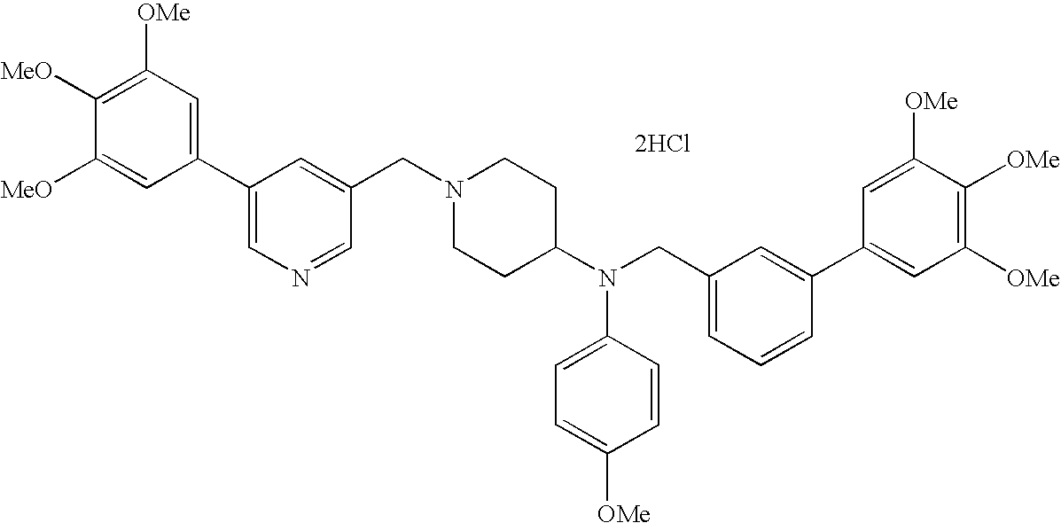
C1=C([MeO])C([MeO])=C([OMe])C=C1C1=CN=CC(CN2CCC(N(CC3=CC=CC(C4=CC([OMe])=C([OMe])C([OMe])=C4)=C3)C3=CC=C([OMe])C=C3)CC2)=C1.[2HCl]
